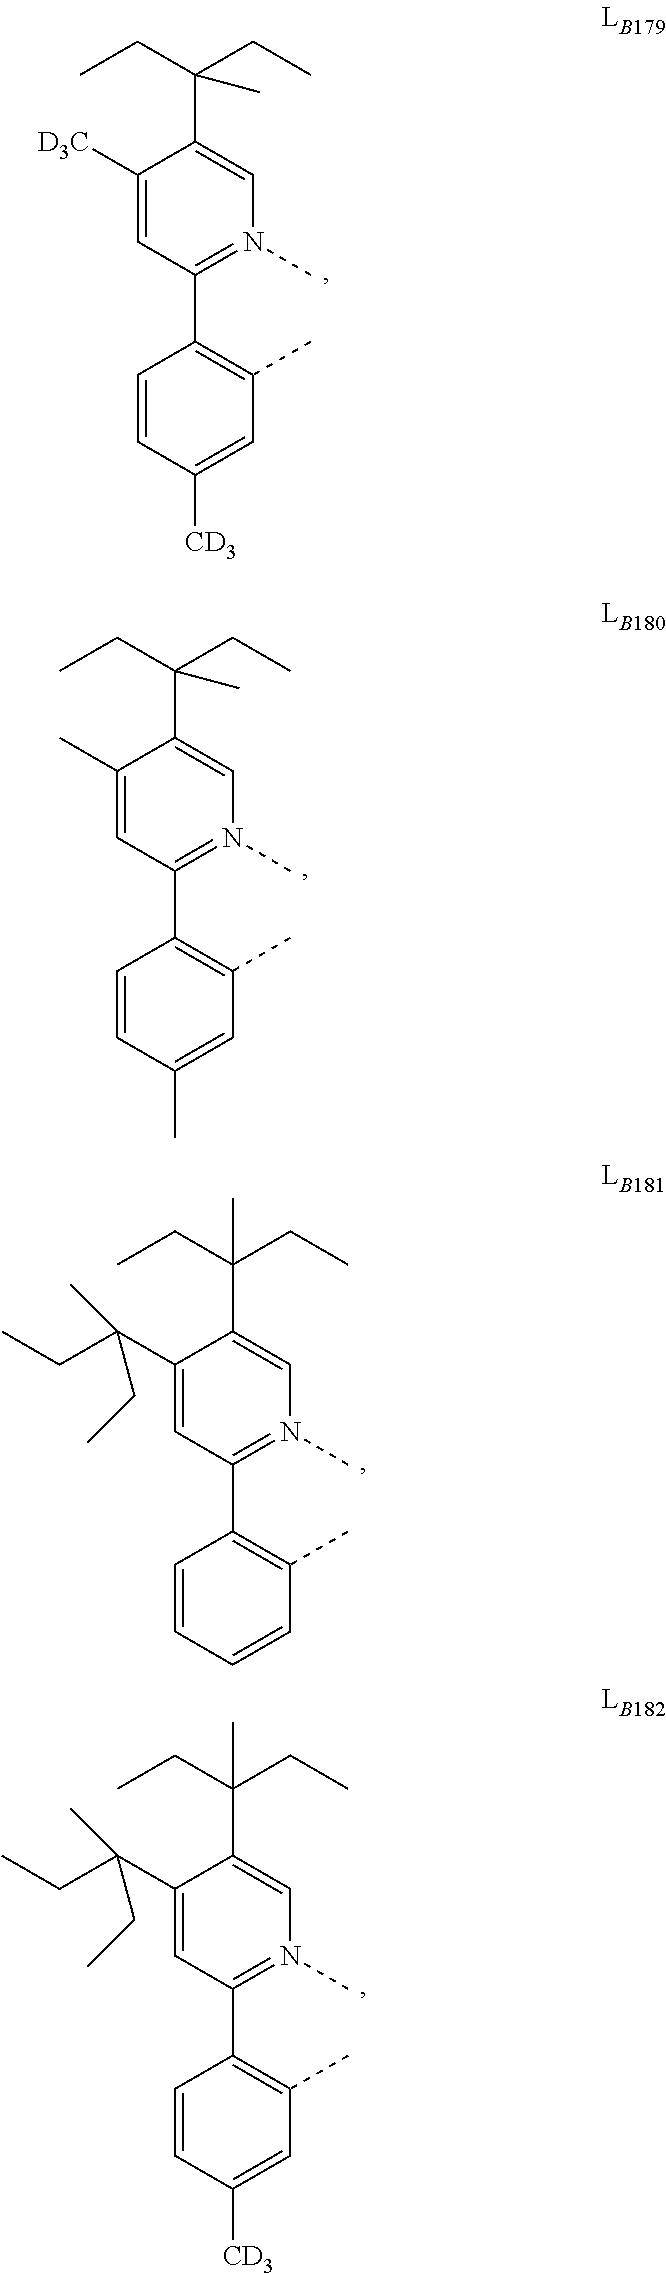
C1([D3C])=CC(C2=C(C)C=C([CD3])C=C2)=N(C)C=C1C(CC)(CC)C.C1(C)=CC(C2=C(C)C=C(C)C=C2)=N(C)C=C1C(CC)(CC)C.C1(C(CC)(CC)C)=CC(C2=C(C)C=CC=C2)=N(C)C=C1C(CC)(CC)C.C1(C(CC)(CC)C)=CC(C2=C(C)C=C([CD3])C=C2)=N(C)C=C1C(CC)(CC)C
